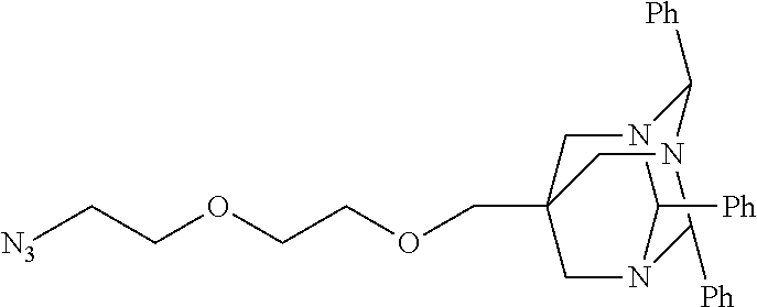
C(OCCOCC[N3])C12CN3C([Ph])N(C1)C([Ph])N(C2)C3[Ph]
